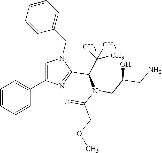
N1(CC2=CC=CC=C2)C=C(C2=CC=CC=C2)N=C1C(C(C)(C)C)N(C(COC)=O)CC(CN)O
